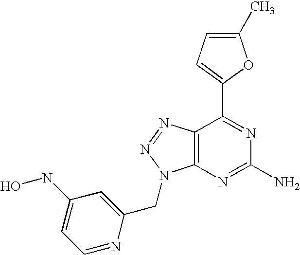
C1(C)=CC=C(C2=NC(N)=NC3=C2N=NN3CC2=CC(NO)=CC=N2)O1
